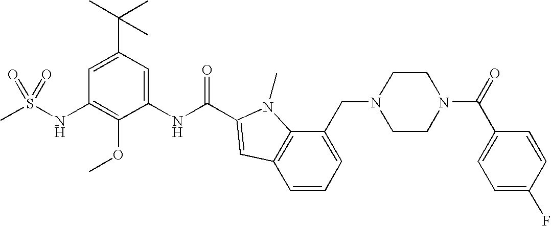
CS(NC1=C(OC)C(NC(=O)C2=CC3=C(C(CN4CCN(C(=O)C5=CC=C(F)C=C5)CC4)=CC=C3)N2C)=CC(C(C)(C)C)=C1)(=O)=O
